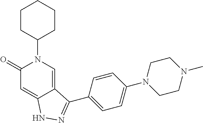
C1CC(N2C(=O)C=C3C(=C2)C(C2=CC=C(N4CCN(C)CC4)C=C2)=NN3)CCC1
